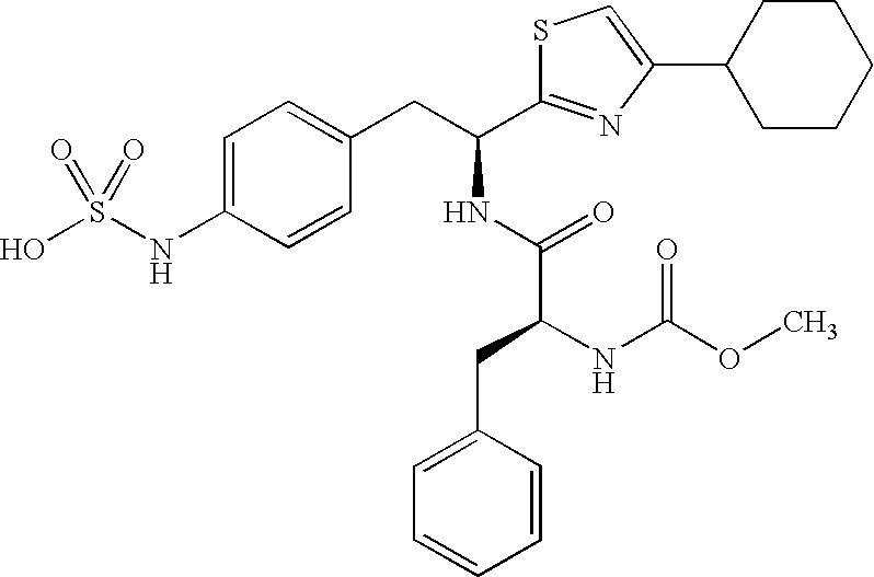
OS(NC1=CC=C(CC(NC(=O)C(NC(=O)OC)CC2=CC=CC=C2)C2=NC(C3CCCCC3)=CS2)C=C1)(=O)=O
